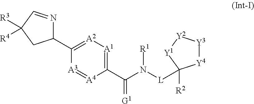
C1(C2=[A2][A1]=C(C(=[G1])N([L]C3([R2])[Y4][Y3][Y2][Y1]3)[R1])[A4]=[A3]2)N=CC([R3])([R4])C1
